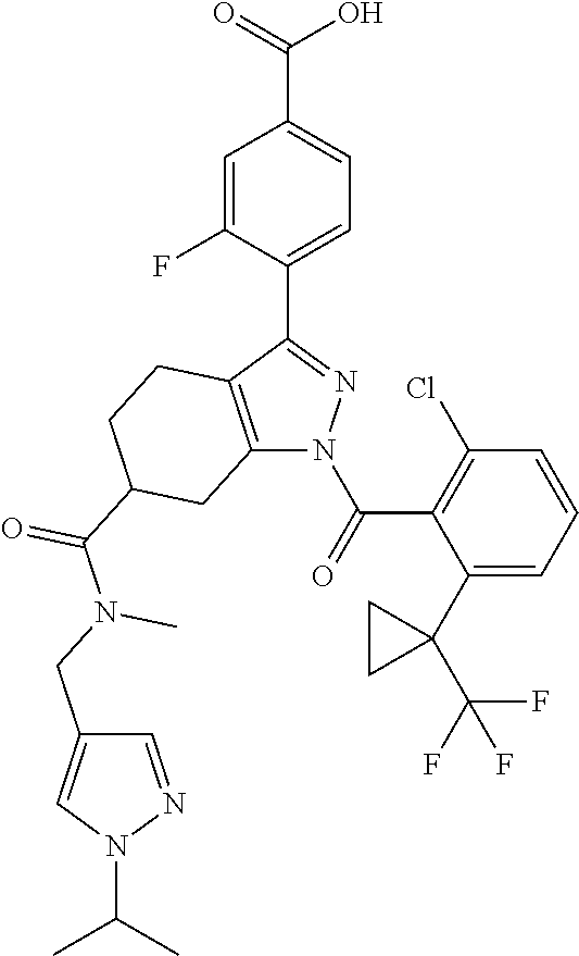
C(O)(=O)C1=CC=C(C2=NN(C(C3=C(Cl)C=CC=C3C3(C(F)(F)F)CC3)=O)C3=C2CCC(C(=O)N(C)CC2=CN(C(C)C)N=C2)C3)C(F)=C1
